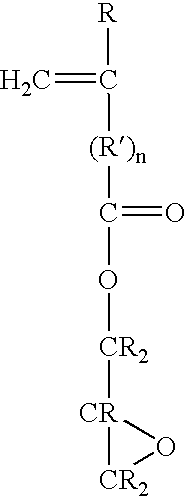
C=C([R])[(R)n]C(=O)O[CR2][CR]1[CR2]O1
